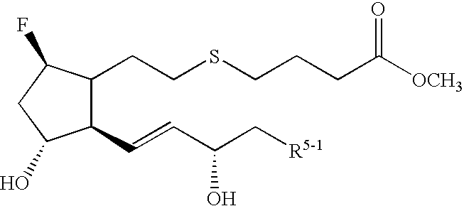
C1(C=CC(C[R5-1])O)C(CCSCCCC([OCH3])=O)C(F)CC1O
